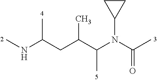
CNC(CC(C(N(C(C)=O)C1CC1)C)C)C
